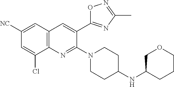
C1([NC])=CC2=C(N=C(N3CCC(NC4COCCC4)CC3)C(C3=NC(C)=NO3)=C2)C(Cl)=C1
